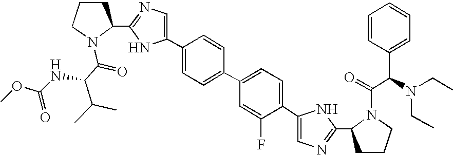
C1CCN(C(=O)C(NC(OC)=O)C(C)C)C1C1=NC=C(C2=CC=C(C3=CC=C(C4=CN=C(C5CCCN5C(C(N(CC)CC)C5=CC=CC=C5)=O)N4)C(F)=C3)C=C2)N1
